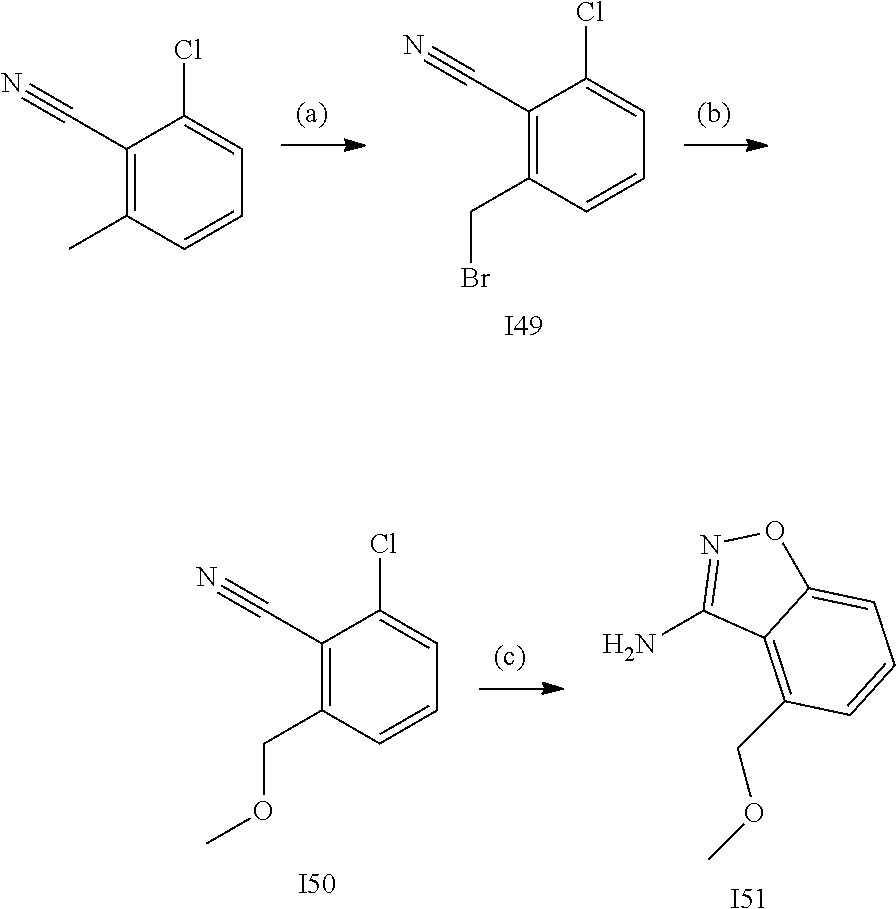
[I49].C1(C#N)=C(CBr)C=CC=C1Cl.C1(C#N)=C(C)C=CC=C1Cl.[I50].C1(C#N)=C(COC)C=CC=C1Cl.[I51].C1(N)=NOC2=CC=CC(COC)=C12
